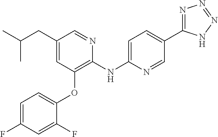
C1(CC(C)C)=CC(OC2=CC=C(F)C=C2F)=C(NC2=CC=C(C3=NN=NN3)C=N2)N=C1
